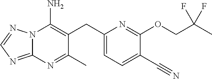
N12C(=NC=N1)N=C(C)C(CC1=CC=C(C#N)C(OCC(C)(F)F)=N1)=C2N
